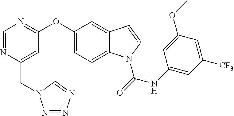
C1=NC(CN2N=NN=C2)=CC(OC2=CC=C3C(=C2)C=CN3C(=O)NC2=CC([CF3])=CC(OC)=C2)=N1
